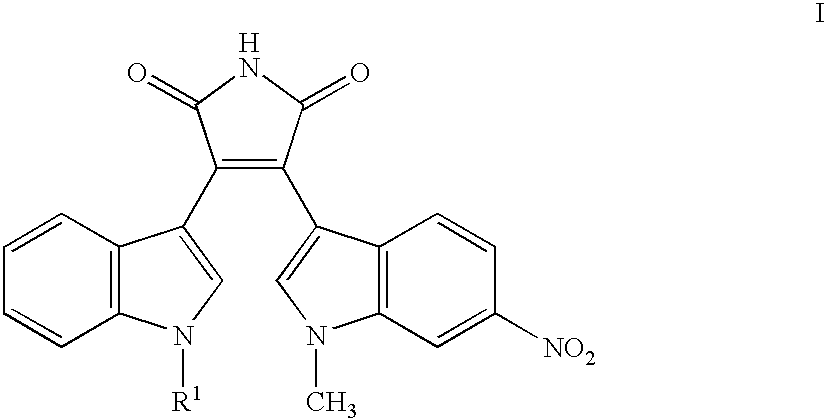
C1=CC2=C(C=C1)N([R1])C=C2C1=C(C2=CN(C)C3=C2C=CC([NO2])=C3)C(=O)NC1=O.[H]
